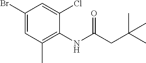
BrC1=CC(C)=C(NC(=O)CC(C)(C)C)C(Cl)=C1
